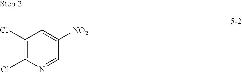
C1(Cl)=C(Cl)C=C([NO2])C=N1
